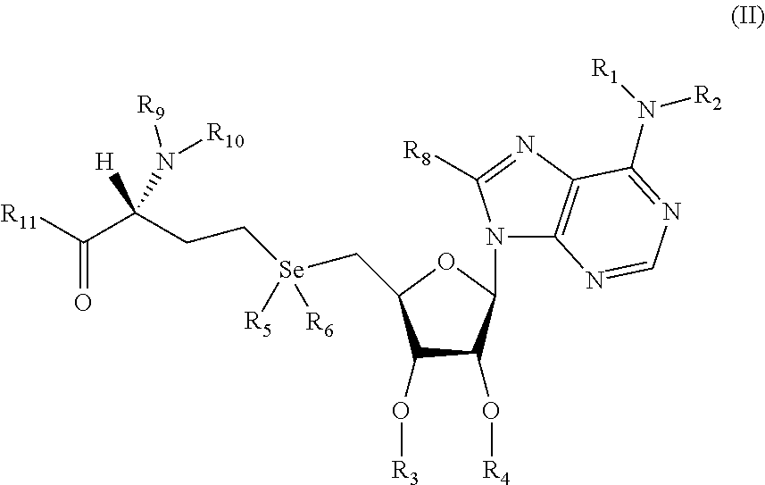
C1(O[R3])C(O[R4])C(N2C3=C(N=C2[R8])C(N([R1])[R2])=NC=N3)OC1C[Se]([R6])([R5])CCC(C([R11])=O)(N([R10])[R9])[H]
